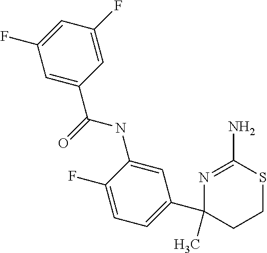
N(C1=CC(C2(C)N=C(N)SCC2)=CC=C1F)C(=O)C1=CC(F)=CC(F)=C1
